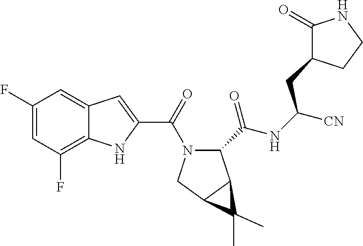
C1(F)=CC(F)=C2C(=C1)C=C(C(=O)N1C(C(=O)NC([CN])CC3C(=O)NCC3)C3C(C1)C3(C)C)N2
